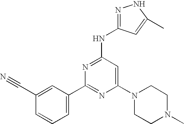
C1(C#N)=CC(C2=NC(N3CCN(C)CC3)=CC(NC3=NNC(C)=C3)=N2)=CC=C1
